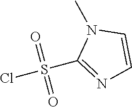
ClS(C1=NC=CN1C)(=O)=O
